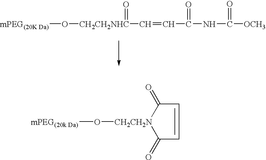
[mPEG(20K Da)]O[CH2CH2NHC](C=CC(NC([OCH3])=O)=O)=O.C1=CC(=O)[CH2CH2N](O[mPEG(20k Da)])C1=O
